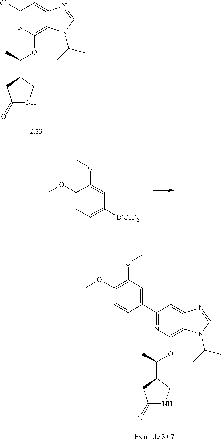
C1(C2=CC(OC)=C(OC)C=C2)=NC(OC(C2CC(=O)NC2)C)=C2C(=C1)N=CN2C(C)C.ClC1=NC(OC(C2CC(=O)NC2)C)=C2C(=C1)N=CN2C(C)C.[B(OH)2]C1=CC=C(OC)C(OC)=C1
